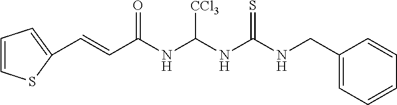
C1=CSC(C=CC(NC(NC(NCC2=CC=CC=C2)=S)[CCl3])=O)=C1
